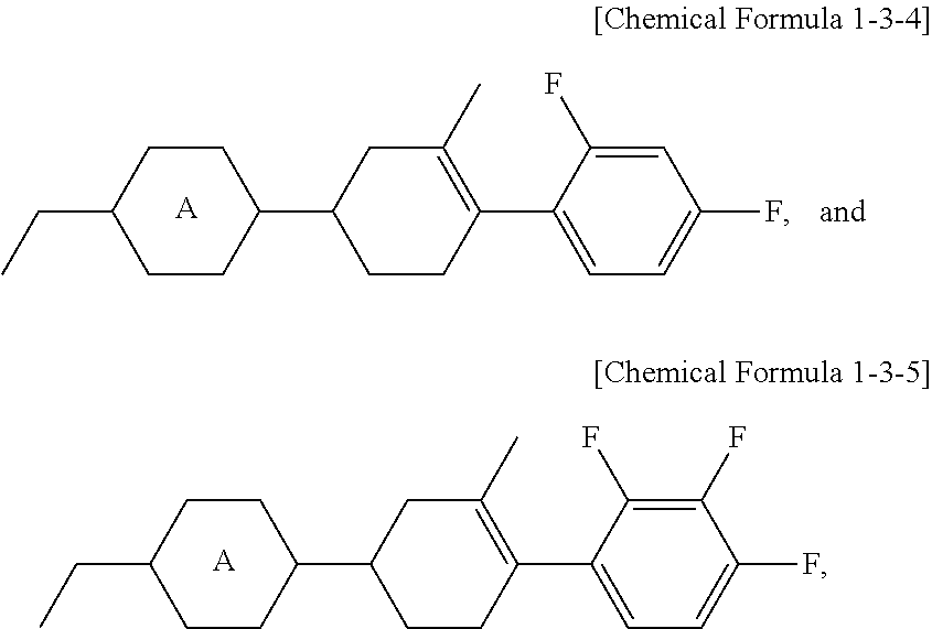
C1CC(C2CCC(C3=CC=C(F)C=C3F)=C(C)C2)CCC1CC.[A].C1CC(C2CCC(C3=CC=C(F)C(F)=C3F)=C(C)C2)CCC1CC.[A]
